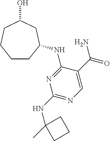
C1=C(C(N)=O)C(NC2CCCCC(O)C2)=NC(NC2(C)CCC2)=N1
